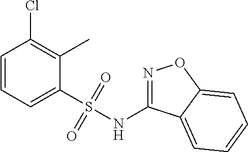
C1=CC=C(S(NC2=NOC3=CC=CC=C23)(=O)=O)C(C)=C1Cl
